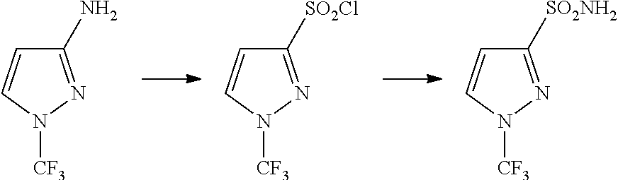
C1(N)=NN([CF3])C=C1.C1([SO2Cl])=NN([CF3])C=C1.C1([SO2NH2])=NN([CF3])C=C1
